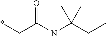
*CC(N(C(CC)(C)C)C)=O
